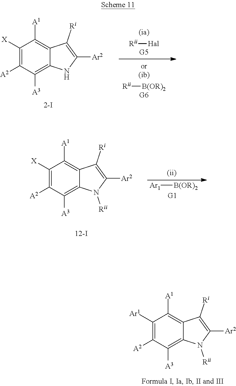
C1([X])=C([A2])C([A3])=C2C(=C1[A1])C([Ri])=C([Ar2])N2.[Rii][Hal].[Rii][B(OR)2].C1([X])=C([A2])C([A3])=C2C(=C1[A1])C([Ri])=C([Ar2])N2[Rii].[Ar1][B(OR)2].C1([Ar1])=C([A2])C([A3])=C2C(=C1[A1])C([Ri])=C([Ar2])N2[Rii]
